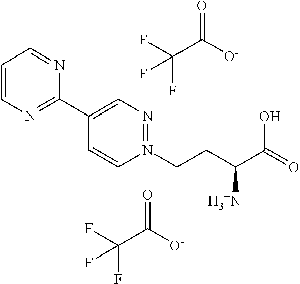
C1=CN=C(C2=CN=[N+](CCC(C(=O)O)[H3+N])C=C2)N=C1.[O-]C(C(F)(F)F)=O.[O-]C(C(F)(F)F)=O
